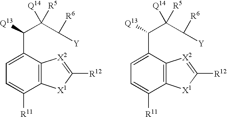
C1(C([Q13])C(C([R6])[Y])([Q14])[R5])=CC=C([R11])C2=C1[X2]=C([R12])[X1]2.C1(C([Q13])C(C([R6])[Y])([Q14])[R5])=CC=C([R11])C2=C1[X2]=C([R12])[X1]2
